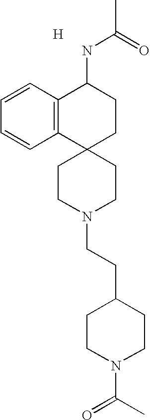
C1CN(CCC2CCN(C(C)=O)CC2)CCC12CCC(NC(C)=O)C1=C2C=CC=C1.[H]
